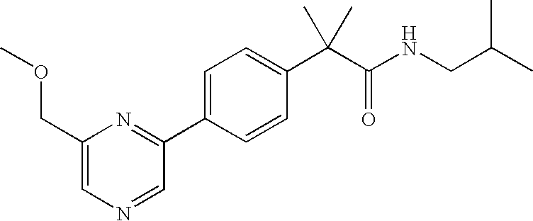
C1(COC)=CN=CC(C2=CC=C(C(C(NCC(C)C)=O)(C)C)C=C2)=N1
